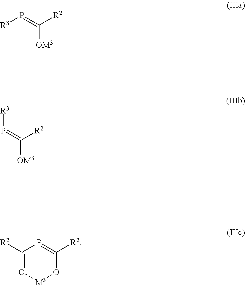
[R3]P=C([R2])[OM3].P(=C([R2])[OM3])[R3].C1([R2])=O[M3]OC([R2])=P1
